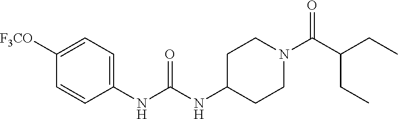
C1(NC(NC2CCN(C(C(CC)CC)=O)CC2)=O)=CC=C([F3CO])C=C1
